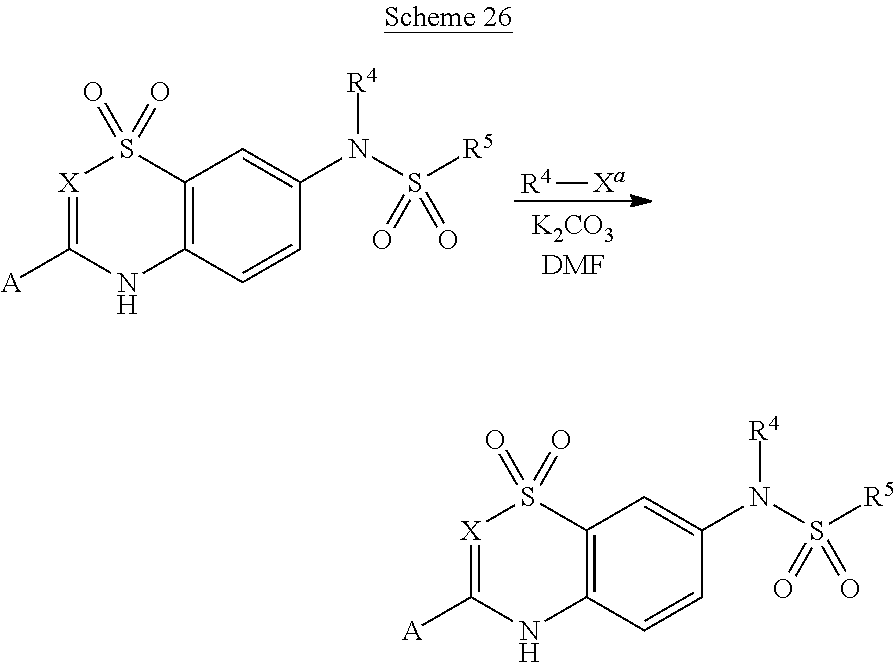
[R4][Xa].[X]1=C([A])NC2=C(S1(=O)=O)C=C(N(S([R5])(=O)=O)[R4])C=C2.[X]1=C([A])NC2=C(S1(=O)=O)C=C(N(S([R5])(=O)=O)[R4])C=C2
